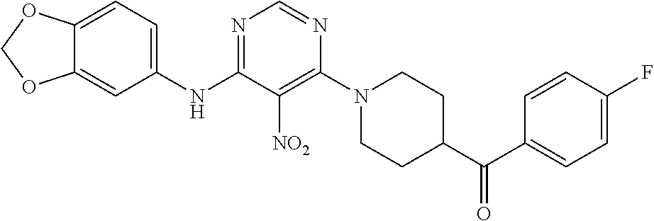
C12=CC=C(NC3=NC=NC(N4CCC(C(C5=CC=C(F)C=C5)=O)CC4)=C3[NO2])C=C1OCO2
